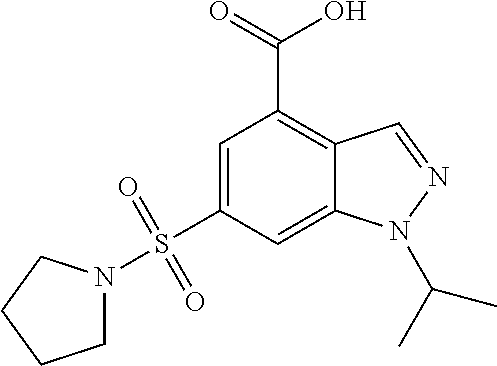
C1=C(S(=O)(=O)N2CCCC2)C=C2C(=C1C(O)=O)C=NN2C(C)C
